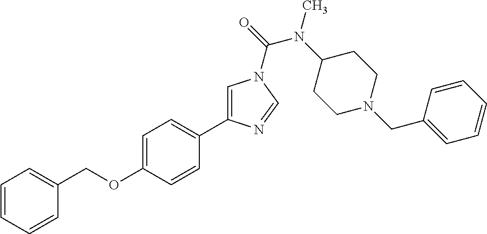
C1=CC=CC(COC2=CC=C(C3=CN(C(N(C)C4CCN(CC5=CC=CC=C5)CC4)=O)C=N3)C=C2)=C1
